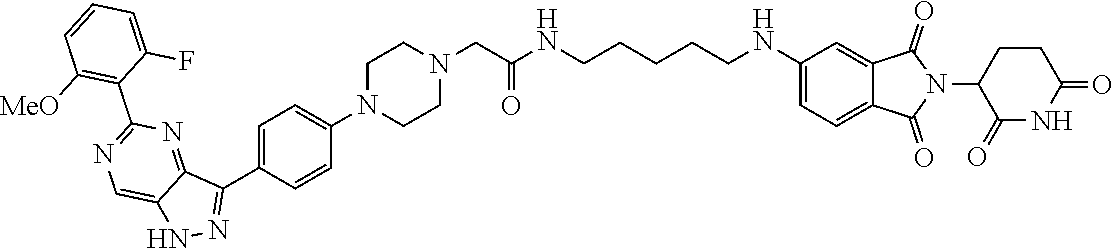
C1=CC=C(F)C(C2=NC=C3C(=N2)C(C2=CC=C(N4CCN(CC(=O)NCCCCCNC5=CC=C6C(=C5)C(=O)N(C5C(=O)NC(=O)CC5)C6=O)CC4)C=C2)=NN3)=C1[MeO]
